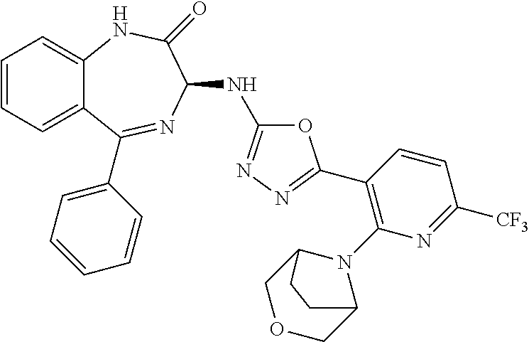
C1=CC=C2C(=C1)NC(=O)C(NC1=NN=C(C3=C(N4C5COCC4CC5)N=C([CF3])C=C3)O1)N=C2C1=CC=CC=C1
